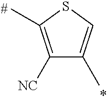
C1([NC])=C(C)SC=C1C
